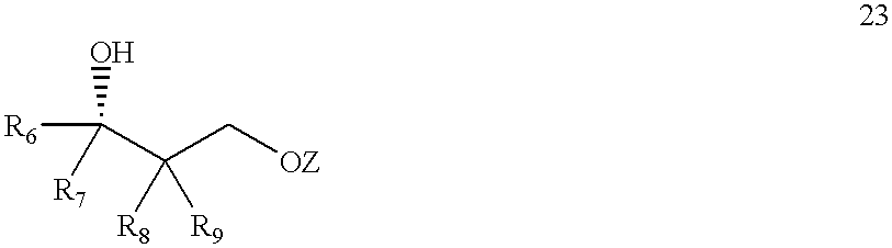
[R6]C(C(C[OZ])([R8])[R9])(O)[R7]
